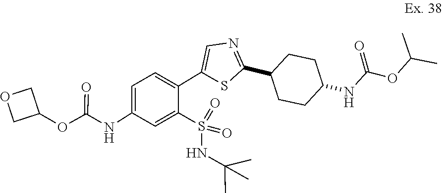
CC(OC(NC1CCC(C2=NC=C(C3=CC=C(NC(=O)OC4COC4)C=C3S(NC(C)(C)C)(=O)=O)S2)CC1)=O)C
